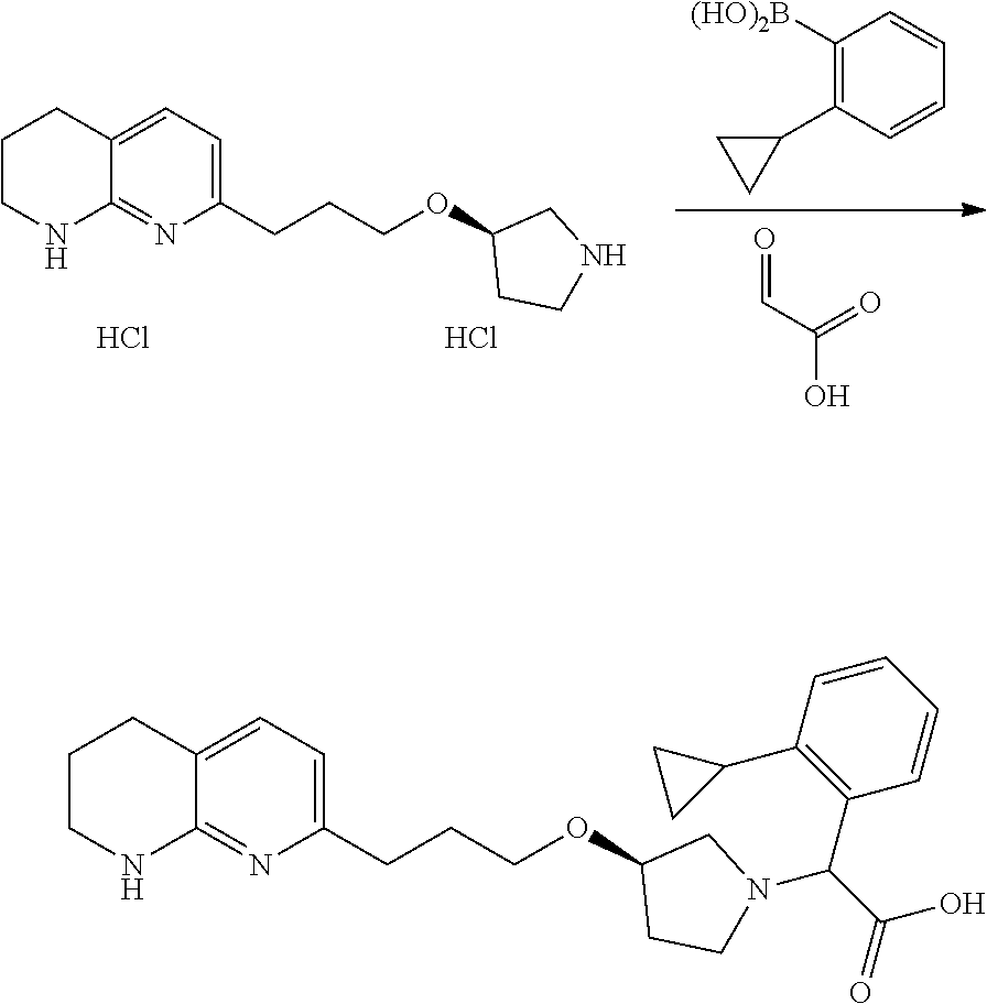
O=CC(O)=O.C(CCOC1CCNC1)C1=CC=C2C(=N1)NCCC2.C1([(HO)2B])=C(C2CC2)C=CC=C1.Cl.Cl.C(CCOC1CCN(C(C(=O)O)C2=C(C3CC3)C=CC=C2)C1)C1=CC=C2C(=N1)NCCC2
